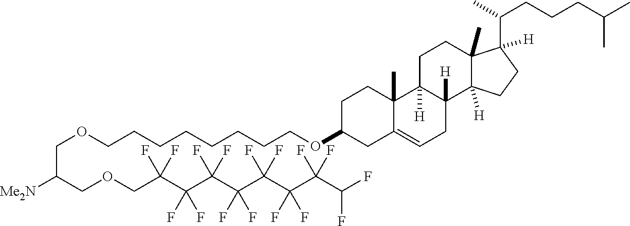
C(CCCCCCOC1CC2=CCC3([H])C([H])(C2(C)CC1)CCC1(C)C3([H])CCC1(C(C)CCCC(C)C)[H])COCC(COCC(C(C(C(C(C(C(C(F)F)(F)F)(F)F)(F)F)(F)F)(F)F)(F)F)(F)F)[Me2N]
